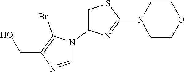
C1=NC(CO)=C(Br)N1C1=CSC(N2CCOCC2)=N1
